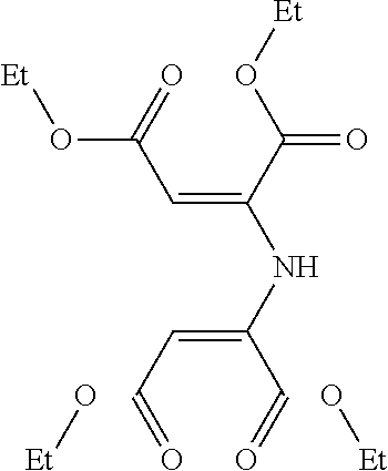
[Et]OC(C(NC(C=O)=CC=O)=CC(=O)O[Et])=O.O[Et].O[Et]
